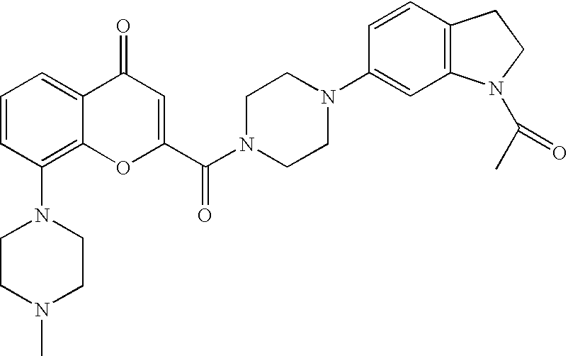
N1(C2=C3C(=CC=C2)C(=O)C=C(C(N2CCN(C4=CC5=C(C=C4)CCN5C(C)=O)CC2)=O)O3)CCN(C)CC1
